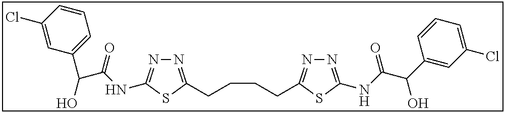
N1=C(CCCCC2=NN=C(NC(C(C3=CC(Cl)=CC=C3)O)=O)S2)SC(NC(C(C2=CC=CC(Cl)=C2)O)=O)=N1
